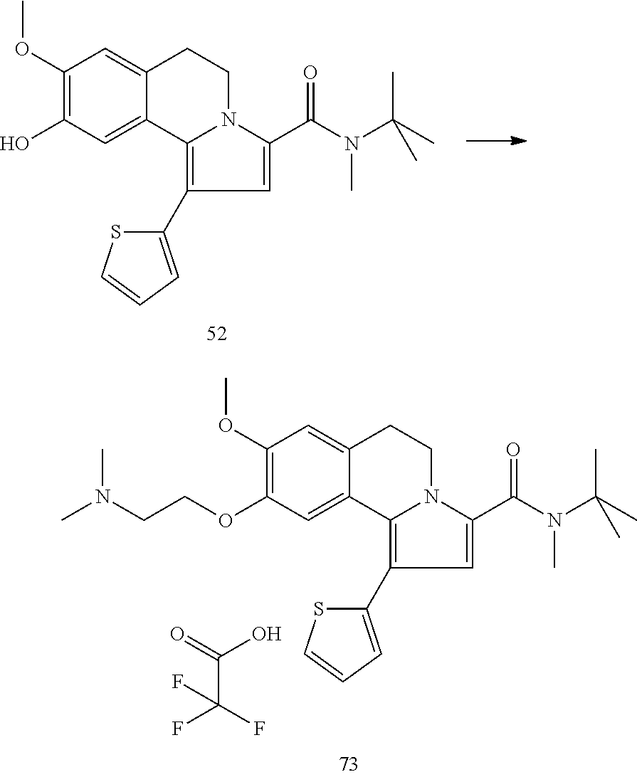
C1(OC)=C(O)C=C2C(=C1)CCN1C2=C(C2=CC=CS2)C=C1C(N(C(C)(C)C)C)=O.O=C(O)C(F)(F)F.C1(OC)=C(OCCN(C)C)C=C2C(=C1)CCN1C2=C(C2=CC=CS2)C=C1C(N(C(C)(C)C)C)=O
